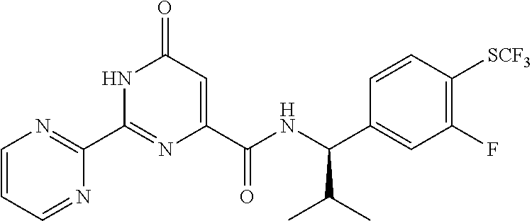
C1(=O)C=C(C(NC(C2=CC(F)=C([SCF3])C=C2)C(C)C)=O)N=C(C2=NC=CC=N2)N1
